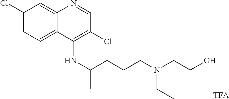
C1(Cl)=CC=C2C(=C1)N=CC(Cl)=C2NC(CCCN(CCO)CC)C.[TFA]
